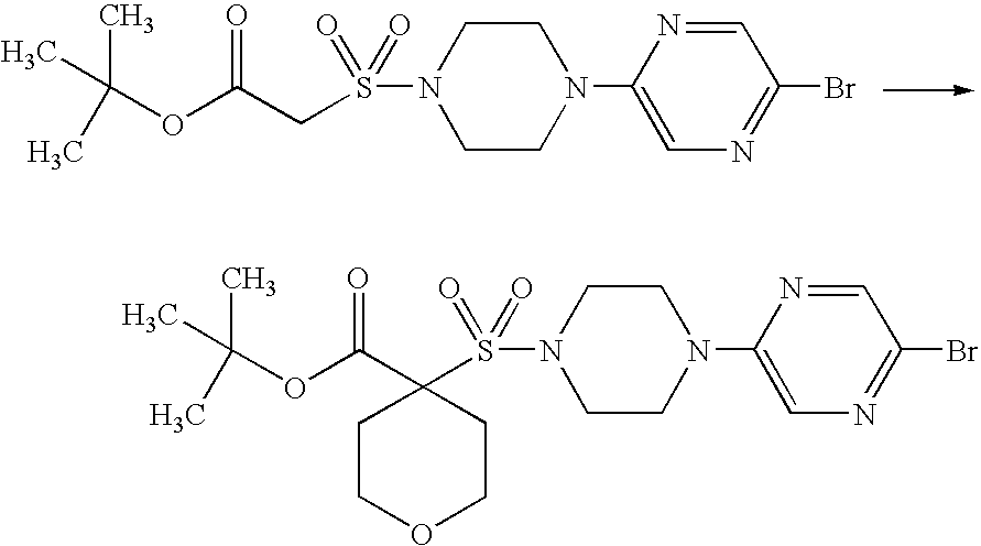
C1CN(C2=CN=C(Br)C=N2)CCN1S(CC(OC(C)(C)C)=O)(=O)=O.C1CN(C2=CN=C(Br)C=N2)CCN1S(C1(C(OC(C)(C)C)=O)CCOCC1)(=O)=O
